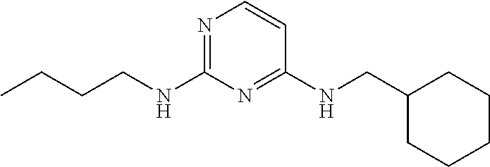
N1=C(NCCCC)N=C(NCC2CCCCC2)C=C1
